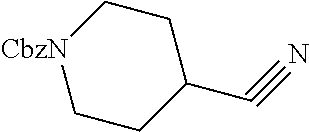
C1CC(C#N)CC[CbzN]1
